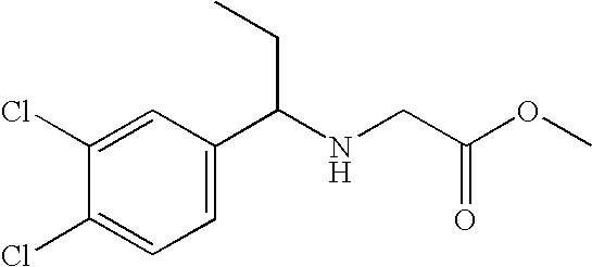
C1(Cl)=CC(C(NCC(OC)=O)CC)=CC=C1Cl
